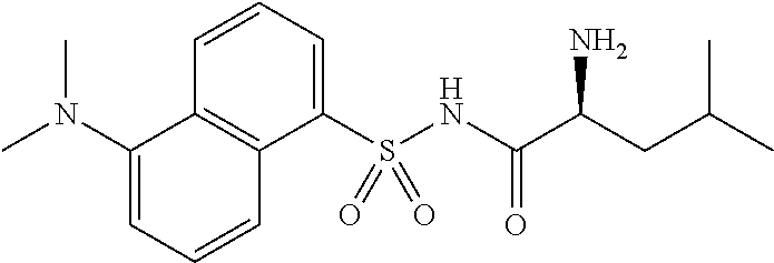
C1=CC=C(S(NC(C(CC(C)C)N)=O)(=O)=O)C2=C1C(N(C)C)=CC=C2
